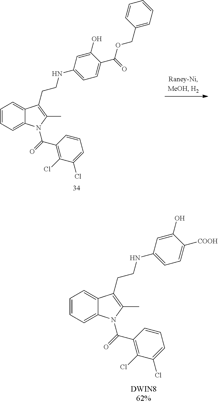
C1=CC=C2C(=C1)C(CCNC1=CC=C([COOH])C(O)=C1)=C(C)N2C(=O)C1=C(Cl)C(Cl)=CC=C1.C1=CC=C2C(=C1)C(CCNC1=CC=C(C(=O)OCC3=CC=CC=C3)C(O)=C1)=C(C)N2C(=O)C1=C(Cl)C(Cl)=CC=C1
